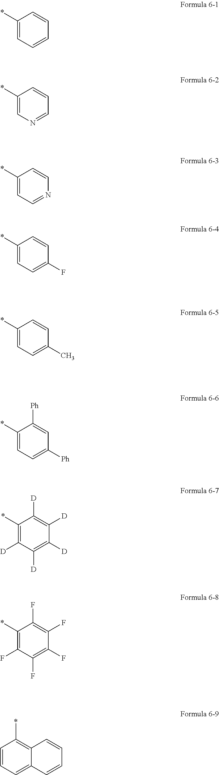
C1(*)=CC=CC=C1.C1(*)=CN=CC=C1.C1(*)=CC=NC=C1.C1(*)=CC=C(F)C=C1.C1(*)=CC=C(C)C=C1.C1(*)=CC=C([Ph])C=C1[Ph].C1(*)=C([D])C([D])=C([D])C([D])=C1[D].C1(*)=C(F)C(F)=C(F)C(F)=C1F.C1=CC=C2C(=C1*)C=CC=C2
